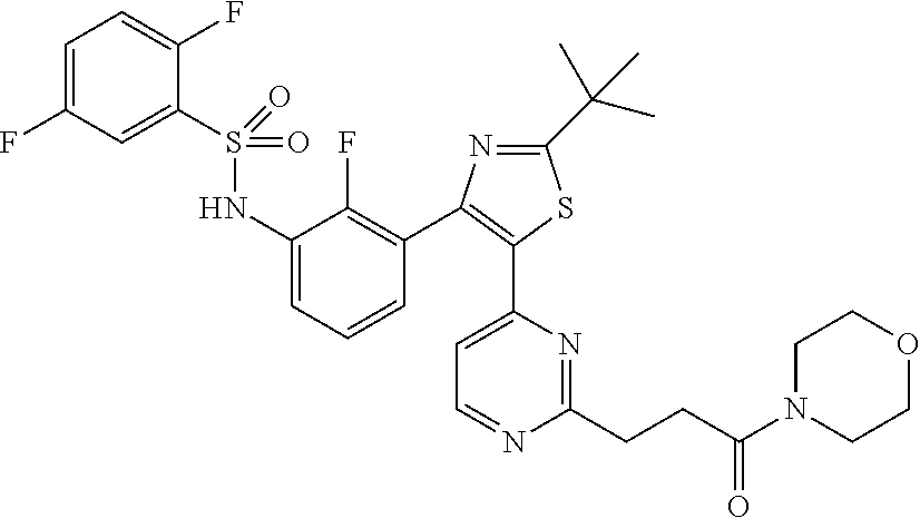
C1=C(F)C=C(S(=O)(=O)NC2=CC=CC(C3=C(C4=CC=NC(CCC(N5CCOCC5)=O)=N4)SC(C(C)(C)C)=N3)=C2F)C(F)=C1
